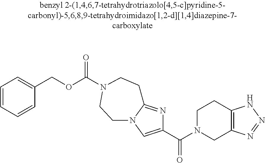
C1=CC=CC(COC(=O)N2CCC3=NC(C(N4CC5=C(CC4)NN=N5)=O)=CN3CC2)=C1
